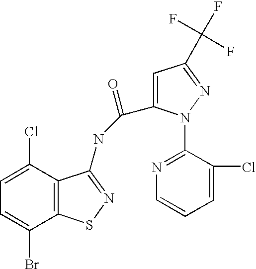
C1=C(Cl)C2=C(C(Br)=C1)SN=C2NC(C1=CC(C(F)(F)F)=NN1C1=NC=CC=C1Cl)=O
